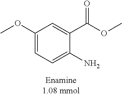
C1(OC)=CC=C(N)C(C(OC)=O)=C1
